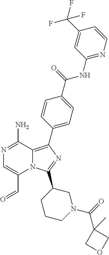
N12C(=C(C3=CC=C(C(=O)NC4=NC=CC(C(F)(F)F)=C4)C=C3)N=C1C1CCCN(C(=O)C3(C)COC3)C1)C(N)=NC=C2C=O
